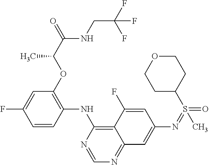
C1=CC(NC2=C3C(=NC=N2)C=C(N=S(=O)(C)C2CCOCC2)C=C3F)=C(OC(C)C(NCC(F)(F)F)=O)C=C1F
